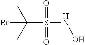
C(S(NO)(=O)=O)(C)(C)Br
